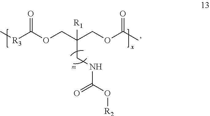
C[R3]C(OCC(COC(C)=O)([R1])CNC(=O)O[R2])=O
